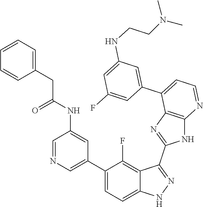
C1=NC=C(C2=CC=C3C(=C2F)C(C2=NC4=C(N2)N=CC=C4C2=CC(NCCN(C)C)=CC(F)=C2)=NN3)C=C1NC(CC1=CC=CC=C1)=O
